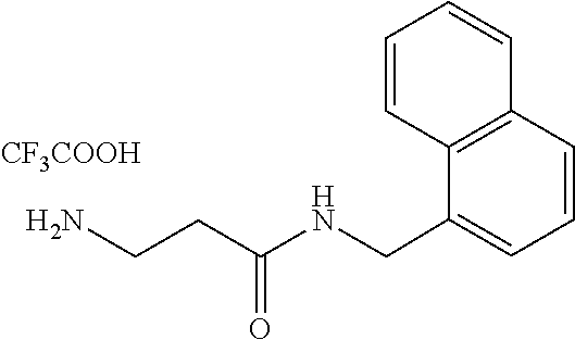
[CF3COOH].C1=CC2=C(C=C1)C(CNC(CCN)=O)=CC=C2
